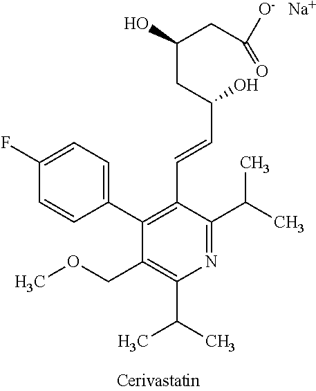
C1(C2=CC=C(F)C=C2)=C(C=CC(O)CC(CC([O-])=O)O)C(C(C)C)=NC(C(C)C)=C1COC.[Na]
